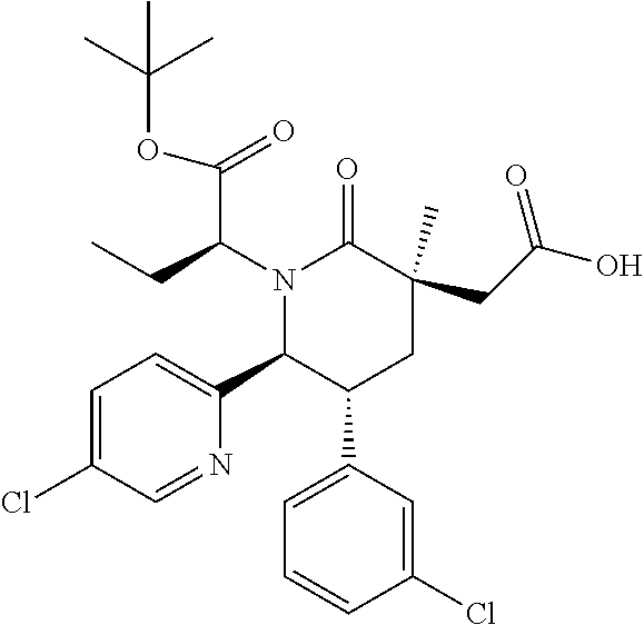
N1(C(CC)C(OC(C)(C)C)=O)C(C2=CC=C(Cl)C=N2)C(C2=CC=CC(Cl)=C2)CC(C)(CC(O)=O)C1=O
